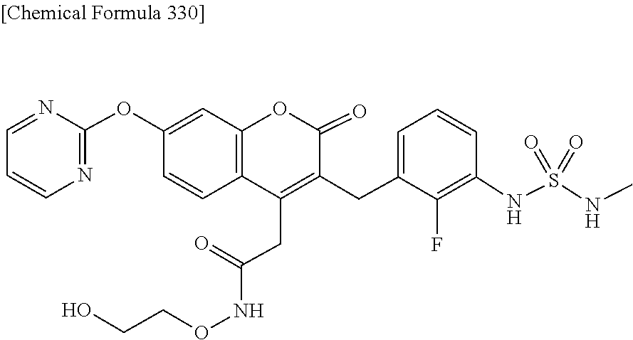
C1=NC(OC2=CC3=C(C=C2)C(CC(=O)NOCCO)=C(CC2=CC=CC(NS(NC)(=O)=O)=C2F)C(=O)O3)=NC=C1
